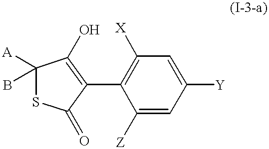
C1([A])(B)SC(=O)C(C2=C([X])C=C([Y])C=C2[Z])=C1O
